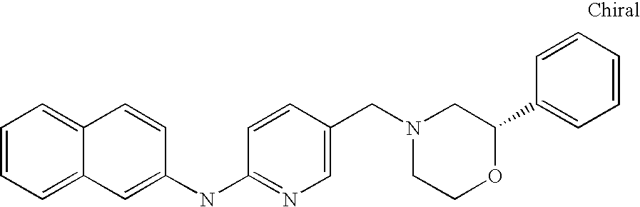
C12=CC=CC=C1C=C(NC1=NC=C(CN3CCOC(C4=CC=CC=C4)C3)C=C1)C=C2
